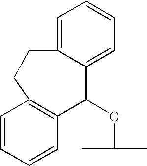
O(C(C)C)C1C2=CC=CC=C2CCC2=C1C=CC=C2
